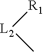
[R1][L2]C
